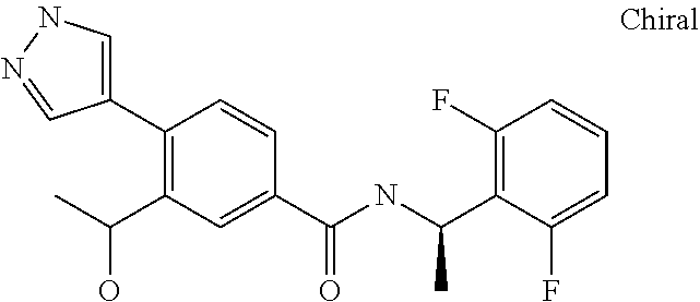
C1(C2=C(C(O)C)C=C(C(=O)NC(C3=C(F)C=CC=C3F)C)C=C2)=CNN=C1
